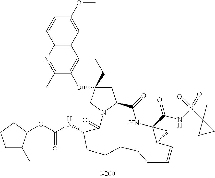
C1=CC2=C(C=C1OC)C1=C(C(C)=N2)OC2(CC1)CC1N(C2)C(=O)C(NC(=O)OC2C(C)CCC2)CCCCCC=CC2C(C(NS(C3(C)CC3)(=O)=O)=O)(NC1=O)C2
